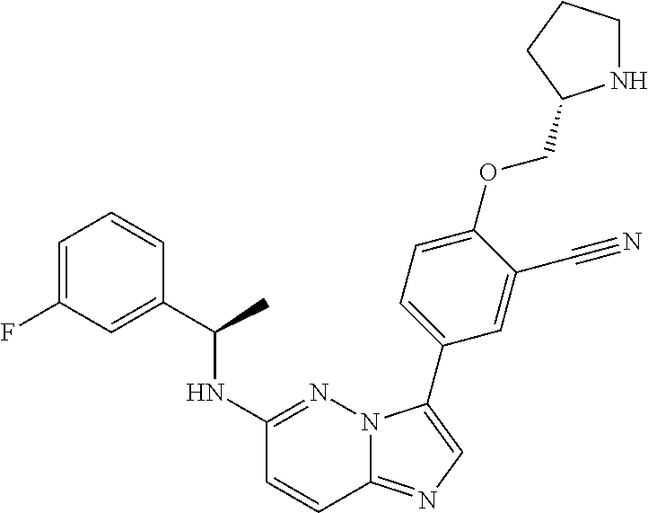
C1=C(F)C=C(C(NC2=NN3C(=NC=C3C3=CC=C(OCC4NCCC4)C(C#N)=C3)C=C2)C)C=C1
